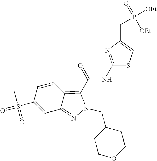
C1=CC(S(=O)(C)=O)=CC2=NN(CC3CCOCC3)C(C(NC3=NC(CP([OEt])(=O)[OEt])=CS3)=O)=C12
